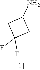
FC1(F)CC(N)C1
